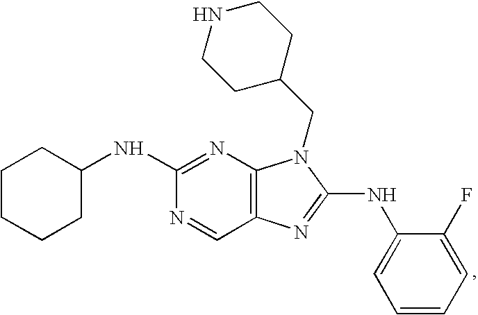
N1=CC2=C(N=C1NC1CCCCC1)N(CC1CCNCC1)C(NC1=CC=CC=C1F)=N2
